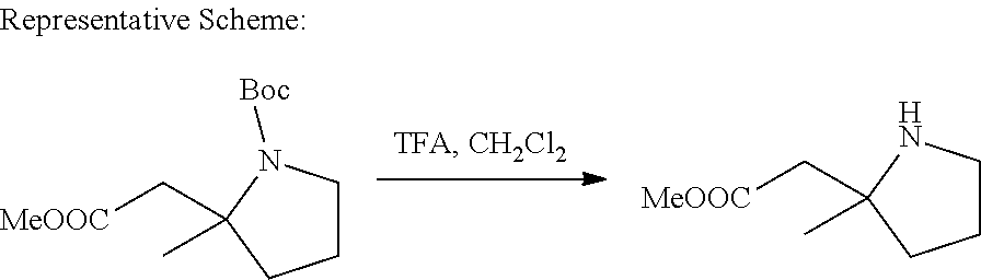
C1CN([Boc])C(C[MeOOC])(C)C1.C1CNC(C[MeOOC])(C)C1
